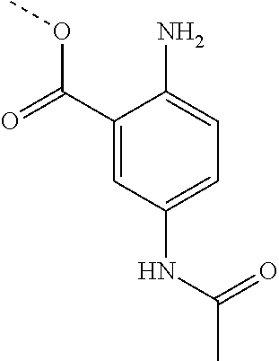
C1(C(=O)OC)=CC(NC(C)=O)=CC=C1N
